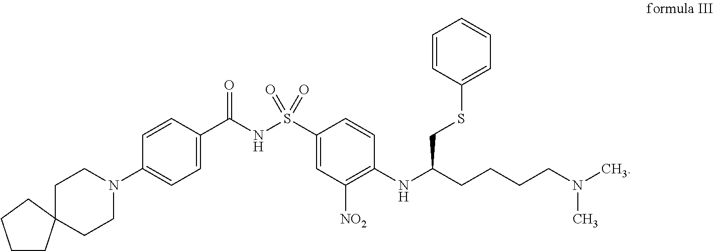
C1CN(C2=CC=C(C(NS(C3=CC([NO2])=C(NC(CCCCN(C)C)CSC4=CC=CC=C4)C=C3)(=O)=O)=O)C=C2)CCC12CCCC2
